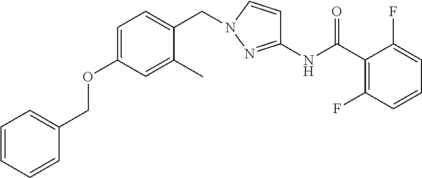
C1(C)=CC(OCC2=CC=CC=C2)=CC=C1CN1C=CC(NC(C2=C(F)C=CC=C2F)=O)=N1
